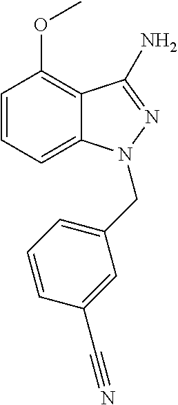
C1=CC=C2C(=C1OC)C(N)=NN2CC1=CC=CC(C#N)=C1
